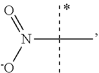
N(C(C)(C)C)([-O])=O
